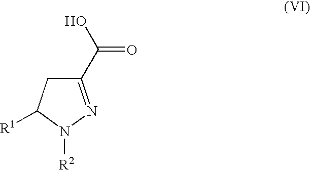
C1(C(=O)O)=NN([R2])C([R1])C1
